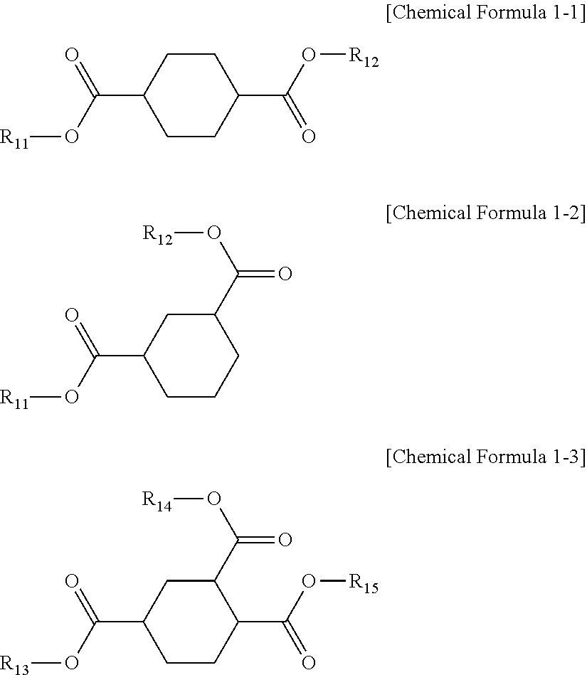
C1CC(C(=O)O[R11])CCC1C(O[R12])=O.C1(C(O[R12])=O)CC(C(=O)O[R11])CCC1.C1(C(O[R14])=O)CC(C(=O)O[R13])CCC1C(O[R15])=O
